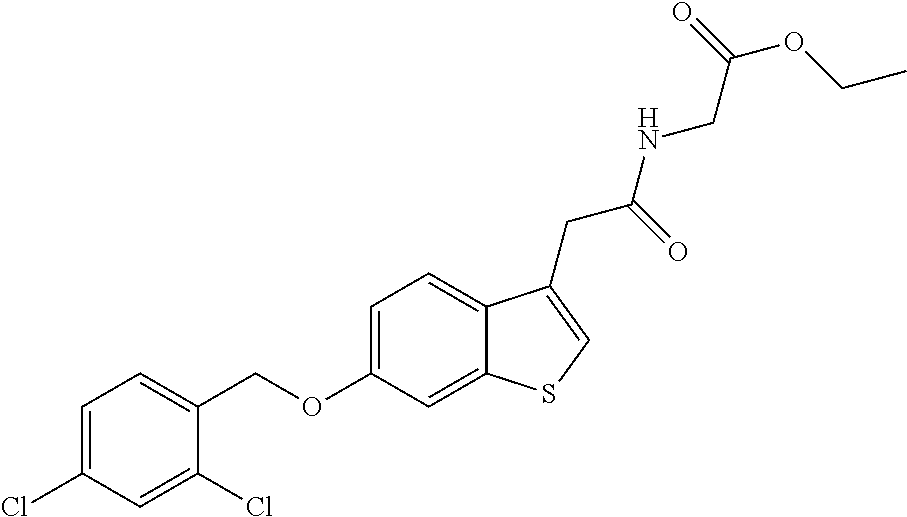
C(OC1=CC=C2C(=C1)SC=C2CC(NCC(OCC)=O)=O)C1=CC=C(Cl)C=C1Cl
